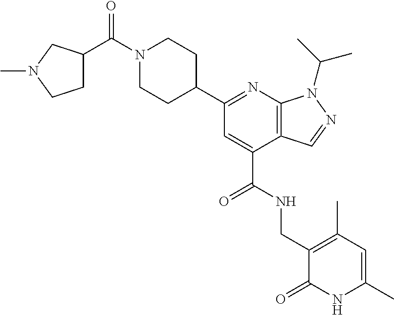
N1=C(C2CCN(C(=O)C3CCN(C)C3)CC2)C=C(C(NCC2=C(C)C=C(C)NC2=O)=O)C2=C1N(C(C)C)N=C2
